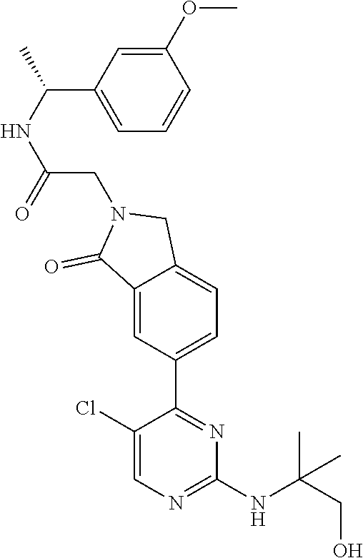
C1(NC(CO)(C)C)=NC=C(Cl)C(C2=CC=C3C(=C2)C(=O)N(CC(=O)NC(C2=CC=CC(OC)=C2)C)C3)=N1
